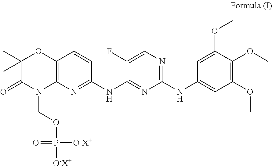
C1(C)(C)C(=O)N(COP([O-X+])([O-X+])=O)C2=C(O1)C=CC(NC1=NC(NC3=CC(OC)=C(OC)C(OC)=C3)=NC=C1F)=N2
